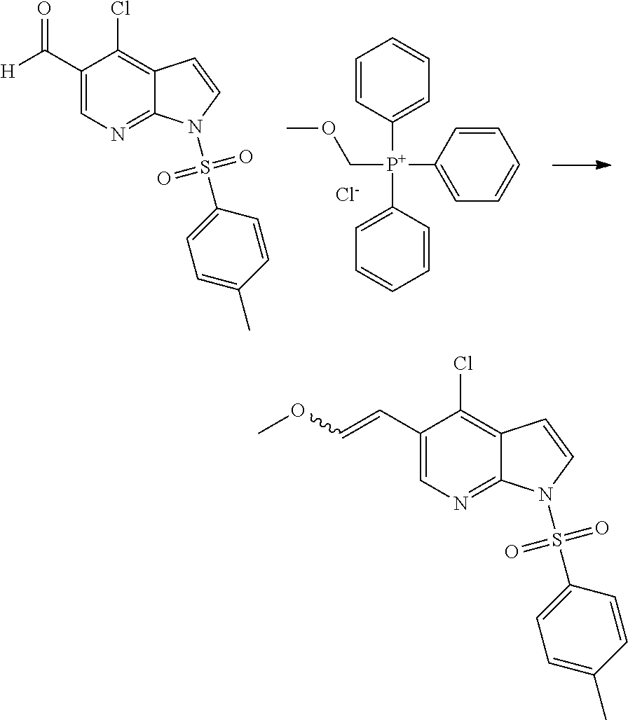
C1=CC([P+](C2=CC=CC=C2)(C2=CC=CC=C2)COC)=CC=C1.C1(C([H])=O)=CN=C2C(=C1Cl)C=CN2S(C1=CC=C(C)C=C1)(=O)=O.[Cl-].C1(C=COC)=CN=C2C(=C1Cl)C=CN2S(C1=CC=C(C)C=C1)(=O)=O
